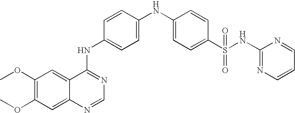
C12=CC(OC)=C(OC)C=C1N=CN=C2NC1=CC=C(NC2=CC=C(S(NC3=NC=CC=N3)(=O)=O)C=C2)C=C1
